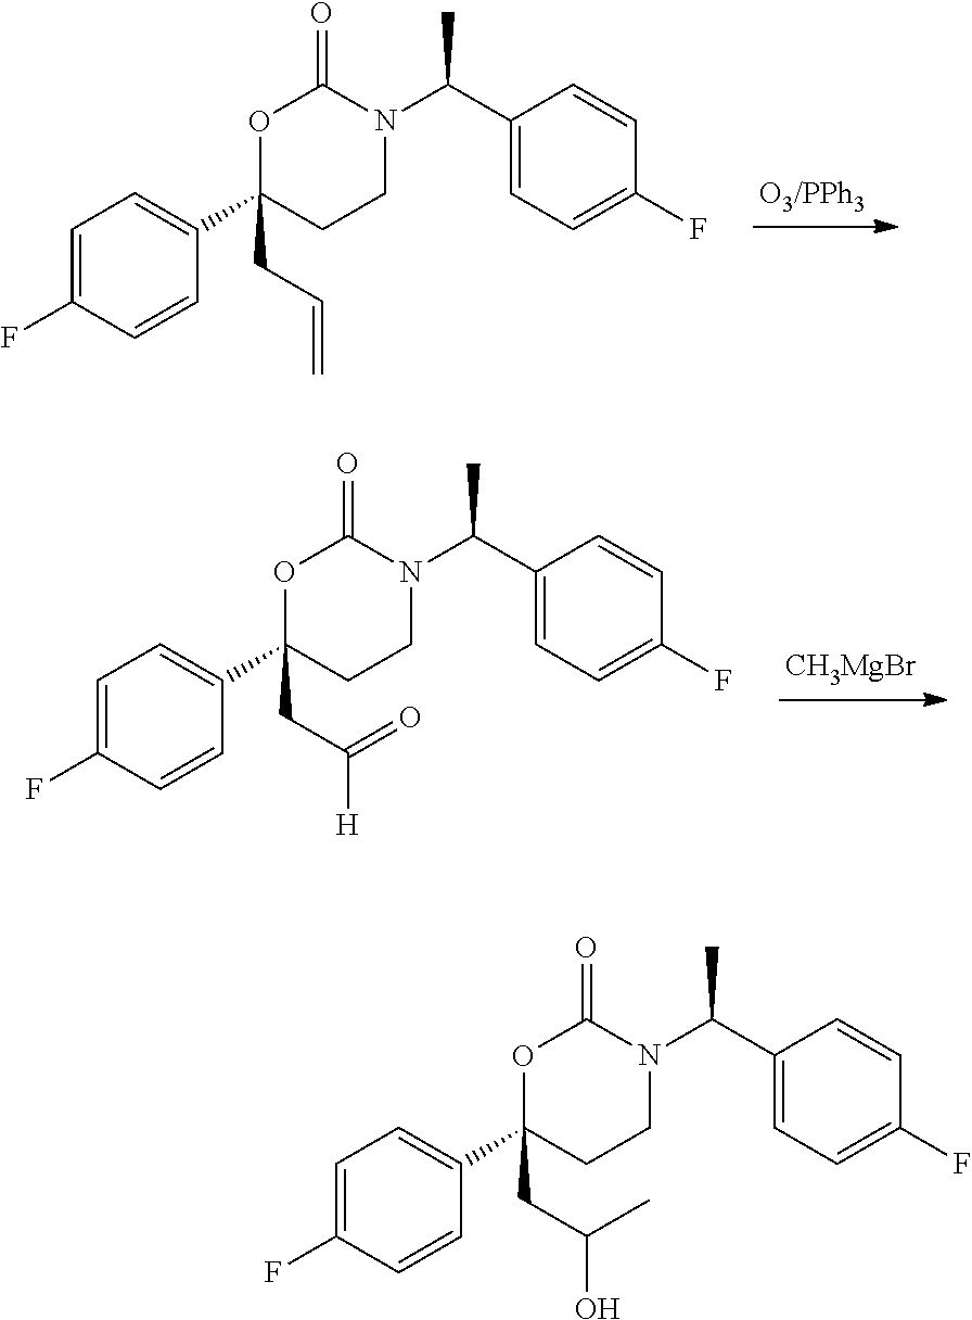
C1=C(F)C=CC(C2(CC=C)CCN(C(C3=CC=C(F)C=C3)C)C(=O)O2)=C1.C1=C(F)C=CC(C2(CC([H])=O)CCN(C(C3=CC=C(F)C=C3)C)C(=O)O2)=C1.[CH3MgBr].C1=C(F)C=CC(C2(CC(O)C)CCN(C(C3=CC=C(F)C=C3)C)C(=O)O2)=C1
